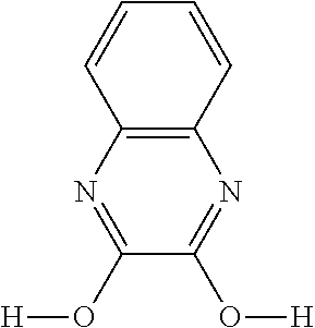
C12=C(C=CC=C1)N=C(O[H])C(O[H])=N2
